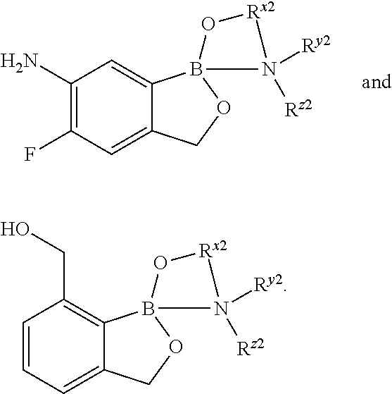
C1(N)=C(F)C=C2C(=C1)B1(OC2)N([Rz2])([Ry2])[Rx2]O1.C1=CC=C2C(=C1CO)B1(OC2)N([Rz2])([Ry2])[Rx2]O1
